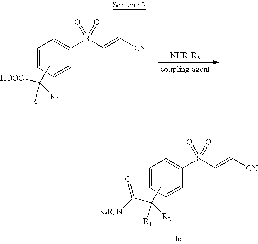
CC([R2])(C([R5R4N])=O)[R1].C1=CC=CC(S(C=C[CN])(=O)=O)=C1.CC([R2])([HOOC])[R1].C1=CC=CC(S(C=C[CN])(=O)=O)=C1.[NHR4R5].[coupling agent]
